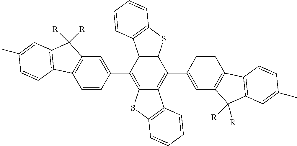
C12=C(C(C3=CC4=C(C=C3)C3=C(C4([R])[R])C=C(C)C=C3)=C3C(=C1C1=CC4=C(C=C1)C1=C(C4([R])[R])C=C(C)C=C1)C1=C(S3)C=CC=C1)C1=C(S2)C=CC=C1
